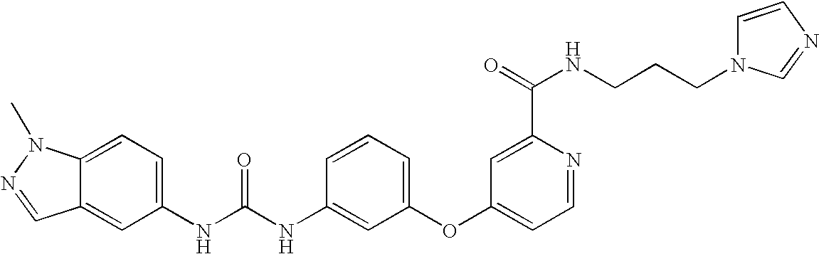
C12=CC=C(NC(NC3=CC(OC4=CC=NC(C(=O)NCCCN5C=CN=C5)=C4)=CC=C3)=O)C=C1C=NN2C
